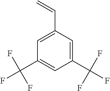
C1(C(F)(F)F)=CC(C=C)=CC(C(F)(F)F)=C1
